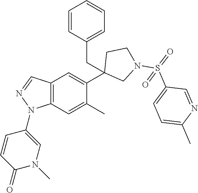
C1(C2=CC3=C(C=C2C)N(C2=CN(C)C(=O)C=C2)N=C3)(CC2=CC=CC=C2)CN(S(=O)(C2=CC=C(C)N=C2)=O)CC1
